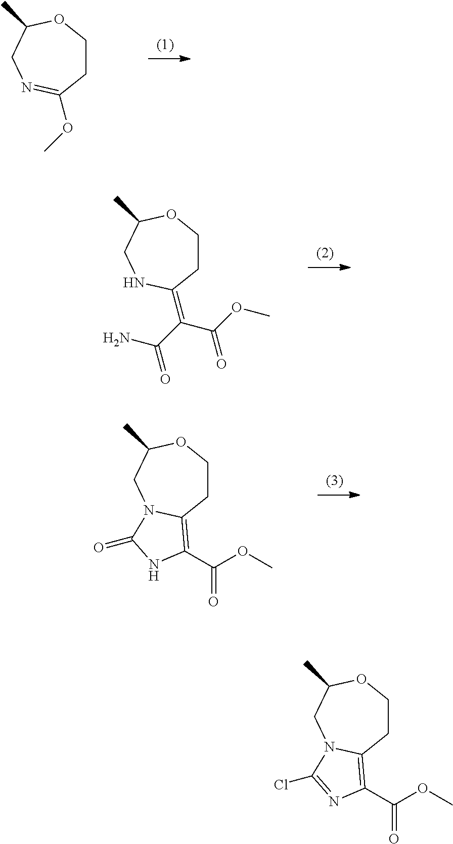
C1COC(C)CN=C1OC.C1COC(C)CNC1=C(C(N)=O)C(OC)=O.C1COC(C)CN2C1=C(C(OC)=O)NC2=O.C1COC(C)CN2C1=C(C(OC)=O)N=C2Cl
